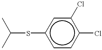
C(Sc1ccc(Cl)c(Cl)c1)(C)C
